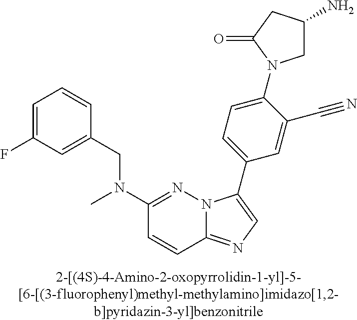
C1(CN(C2=NN3C(=NC=C3C3=CC=C(N4CC(N)CC4=O)C(C#N)=C3)C=C2)C)=CC(F)=CC=C1
